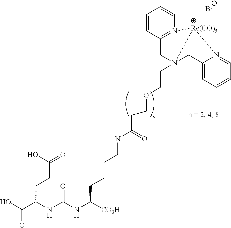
OC(C(NC(NC([CO2H])CCCCNC(CCOCCN12CC3=CC=CC=N3[Re(CO)3]1N1=C(C2)C=CC=C1)=O)=O)CCC(=O)O)=O.[Br-]
